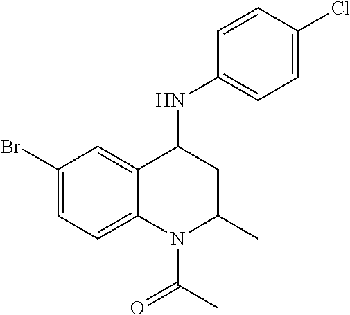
C1(Br)=CC=C2C(=C1)C(NC1=CC=C(Cl)C=C1)CC(C)N2C(=O)C
